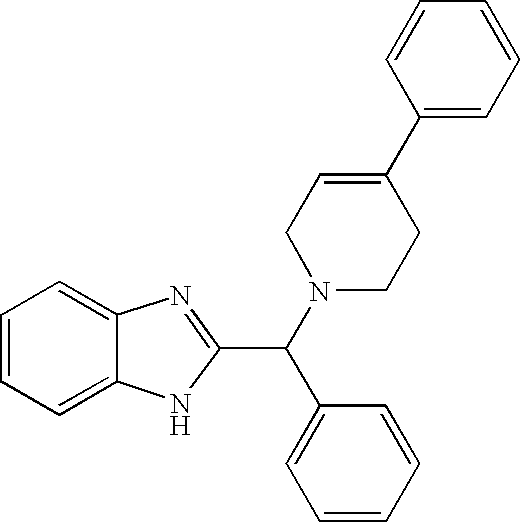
C1=CC=CC(C(N2CCC(C3=CC=CC=C3)=CC2)C2=NC3=CC=CC=C3N2)=C1
